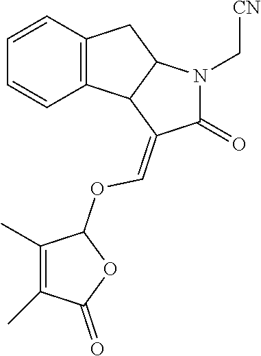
C12=C(C=CC=C1)CC1C2C(=COC2C(C)=C(C)C(=O)O2)C(=O)N1C[CN]
